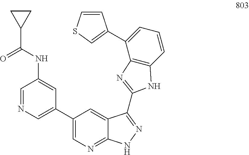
C1(C2=CN=CC(NC(=O)C3CC3)=C2)=CN=C2C(=C1)C(C1=NC3=C(C=CC=C3C3=CSC=C3)N1)=NN2
